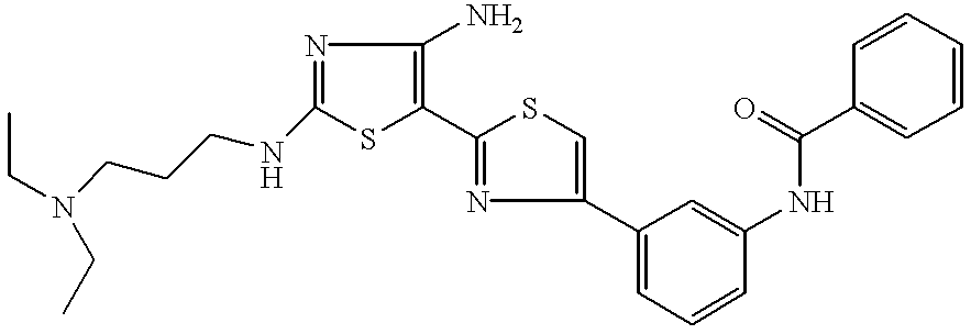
CCN(CC)CCCNC1=NC(N)=C(C2=NC(C3=CC=CC(NC(C4=CC=CC=C4)=O)=C3)=CS2)S1
